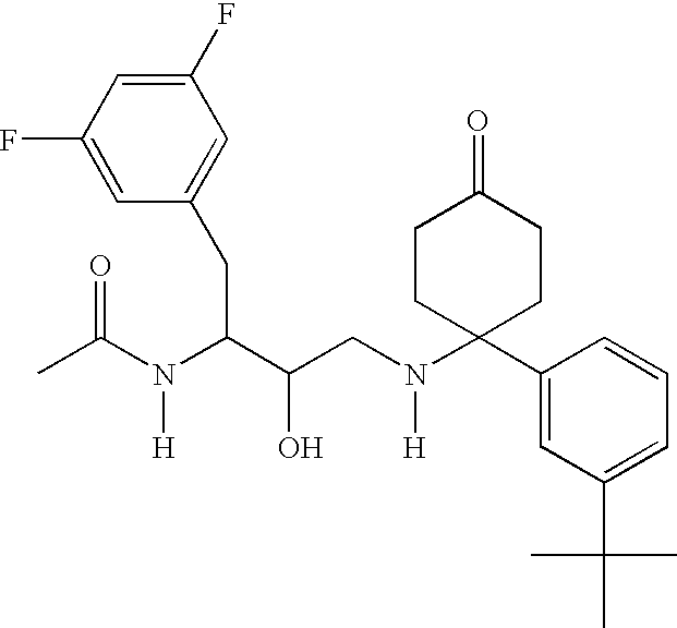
C1(F)=CC(F)=CC(CC(C(CN(C2(C3=CC(C(C)(C)C)=CC=C3)CCC(=O)CC2)[H])O)N(C(C)=O)[H])=C1
